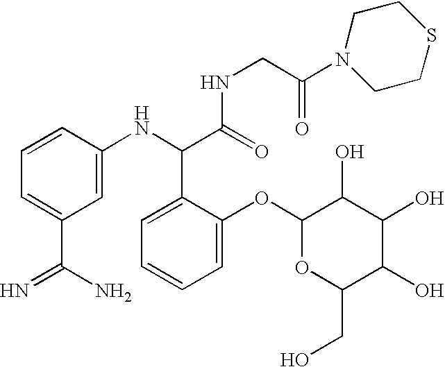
C1=CC=C(C(N)=N)C=C1NC(C(=O)NCC(N1CCSCC1)=O)C1=CC=CC=C1OC1OC(CO)C(O)C(O)C1O
